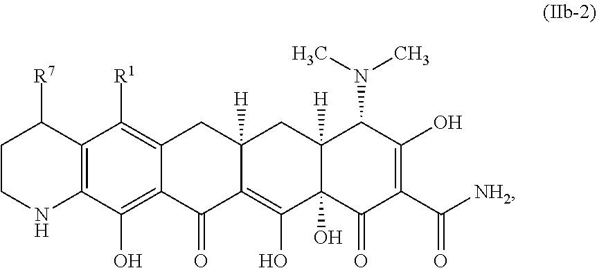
C12=C(C(O)=C3C(=C1[R1])CC1([H])C(=C(O)C4(O)C([H])(C1)C(N(C)C)C(O)=C(C([NH2])=O)C4=O)C3=O)NCCC2[R7]
